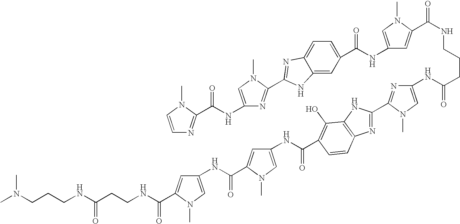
C1=CN(C)C(C(NC2=CN(C)C(C3=NC4=CC=C(C(NC5=CN(C)C(C(NCCCC(NC6=CN(C)C(C7=NC8=C(N7)C(O)=C(C(NC7=CN(C)C(C(NC9=CN(C)C(C(NCCC(NCCCN(C)C)=O)=O)=C9)=O)=C7)=O)C=C8)=N6)=O)=O)=C5)=O)C=C4N3)=N2)=O)=N1
